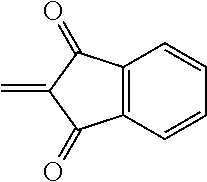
C12=C(C(=O)C(=C)C1=O)C=CC=C2
